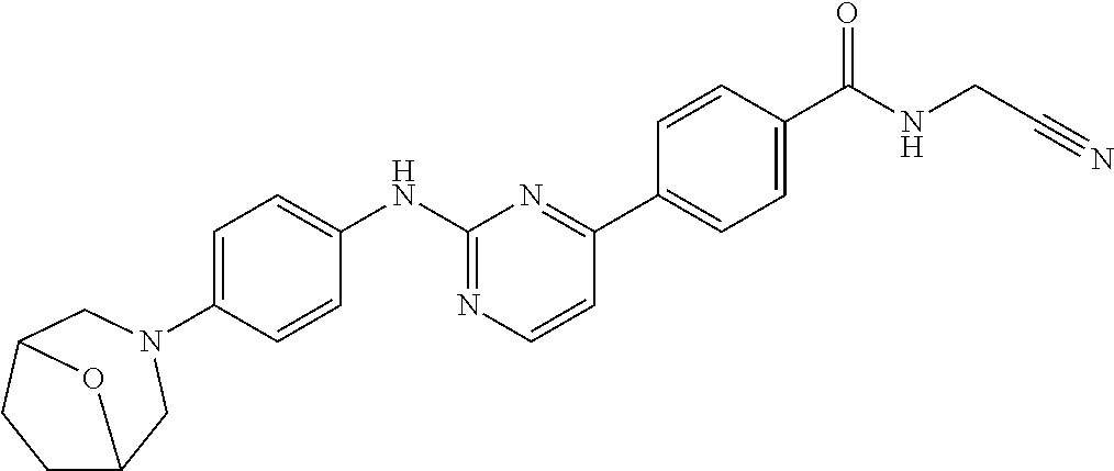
C1=C(N2CC3CCC(C2)O3)C=CC(NC2=NC=CC(C3=CC=C(C(NCC#N)=O)C=C3)=N2)=C1
